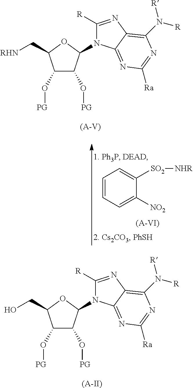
C1(O[PG])C(O[PG])C(N2C([R])=NC3=C(N([R])[R])N=C([Ra])N=C23)OC1C[RHN].[(A-V)].C1=CC=C([NO2])C([SO2][NHR])=C1.[(A-VI)].C1(O[PG])C(O[PG])C(N2C([R])=NC3=C(N([R])[R])N=C([Ra])N=C23)OC1CO.[(A-II)]
